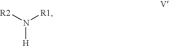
N([R1])([R2])[H]
